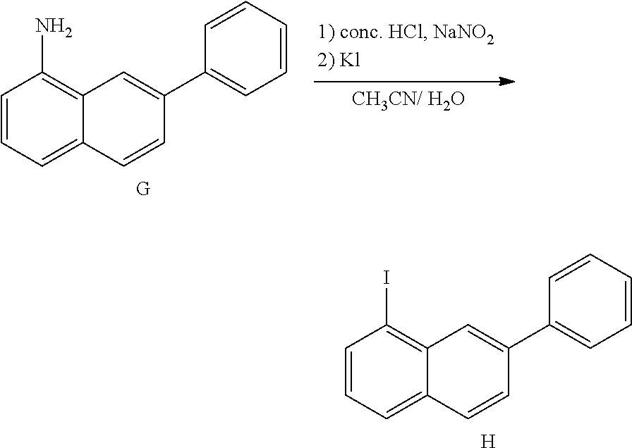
C1=CC=C2C(=C1I)C=C(C1=CC=CC=C1)C=C2.[H].C1=CC=C2C(=C1N)C=C(C1=CC=CC=C1)C=C2.[G]
